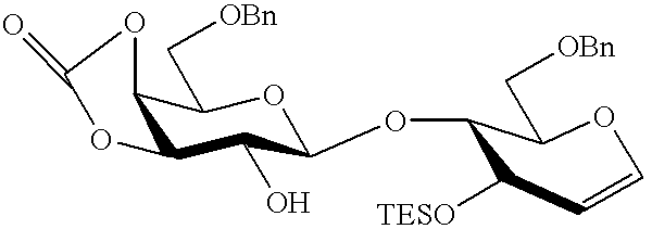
C1([TESO])C=COC(C[OBn])C1OC1C(O)C2C(C(C[OBn])O1)OC(=O)O2
